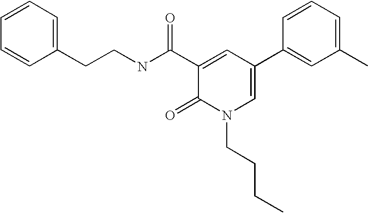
C(CNC(C1=CC(C2=CC(C)=CC=C2)=CN(CCCC)C1=O)=O)C1=CC=CC=C1
